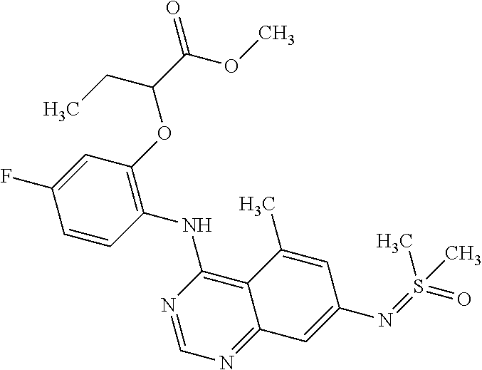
C1=CC(NC2=C3C(=NC=N2)C=C(N=S(=O)(C)C)C=C3C)=C(OC(C(OC)=O)CC)C=C1F
